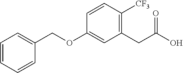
C1=CC=CC(COC2=CC(CC(O)=O)=C([CF3])C=C2)=C1
